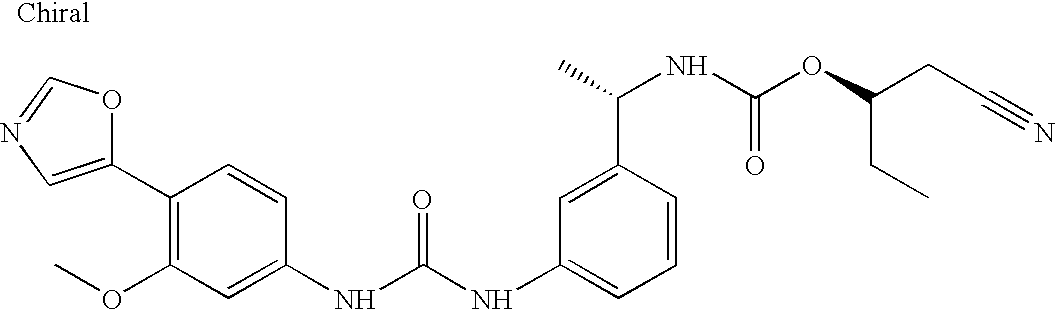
C1(C2=CN=CO2)=C(OC)C=C(NC(NC2=CC=CC(C(C)NC(OC(CC#N)CC)=O)=C2)=O)C=C1
